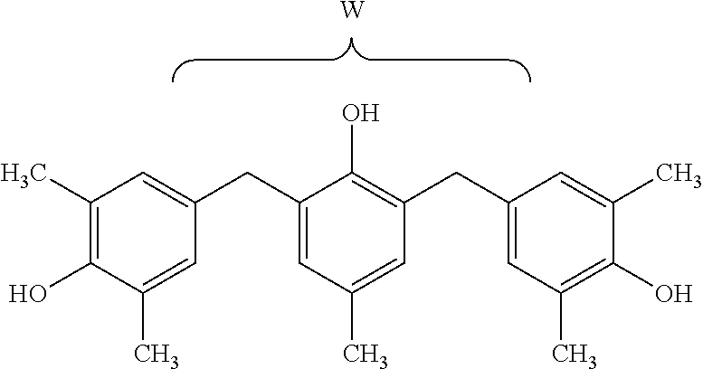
C1(C)=C(O)C(C)=CC(CC2=CC(C)=CC(CC3=CC(C)=C(O)C(C)=C3)=C2O)=C1.[W]
